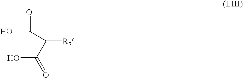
OC(C([R7])C(O)=O)=O
